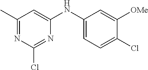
C1(C)=NC(Cl)=NC(NC2=CC=C(Cl)C([OMe])=C2)=C1
